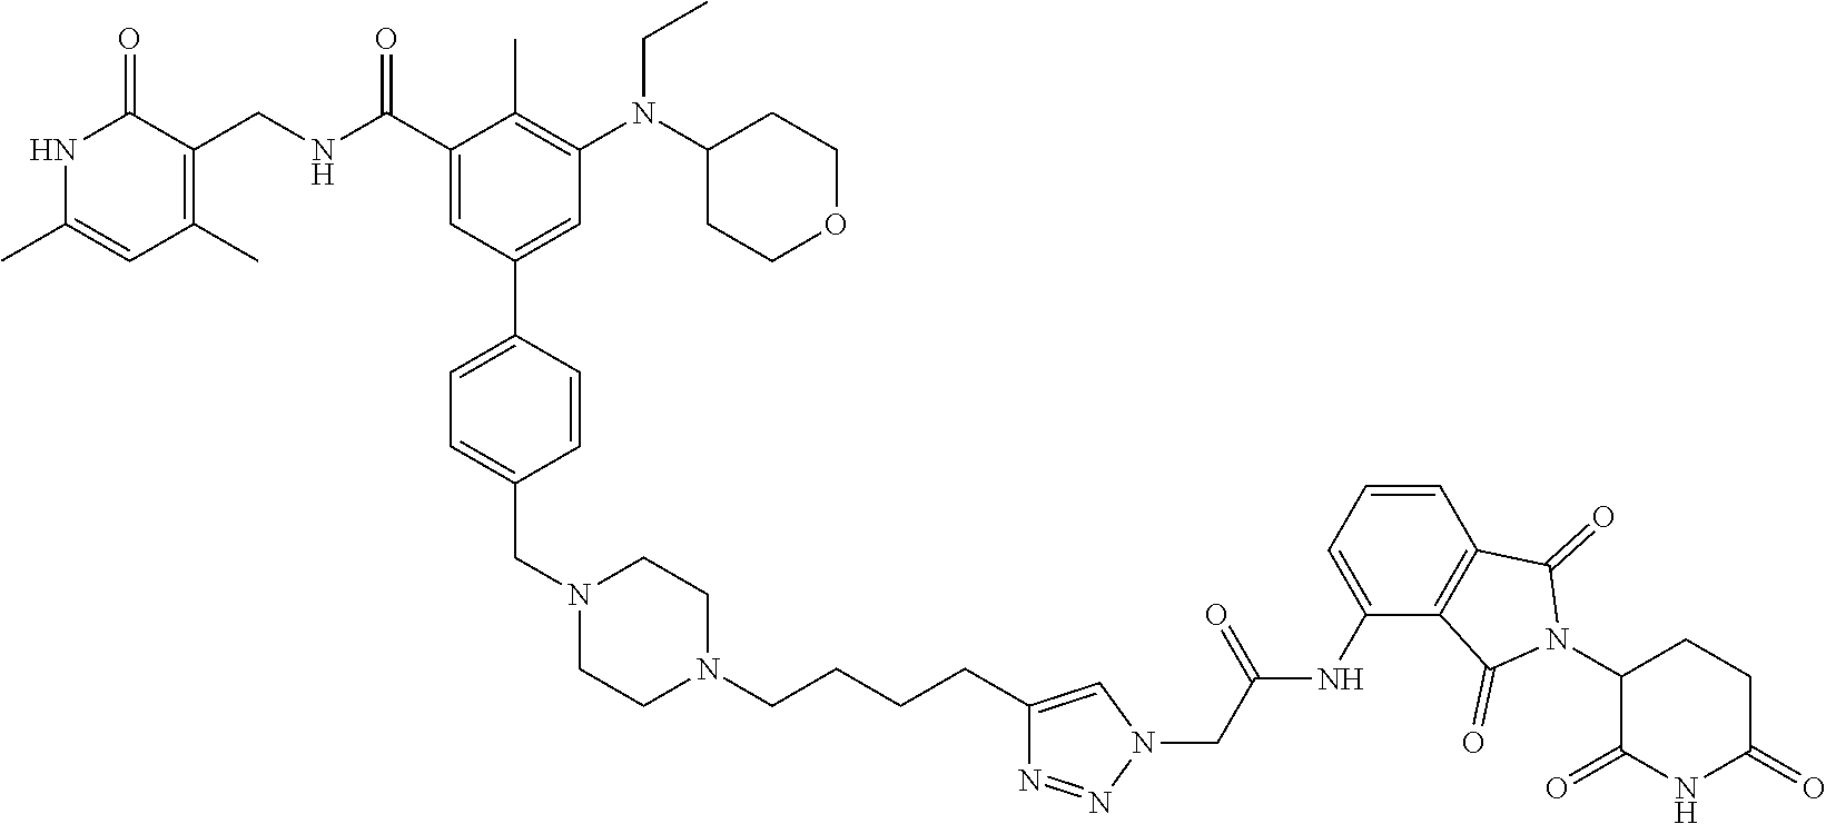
N1C(C)=CC(C)=C(CNC(C2=CC(C3=CC=C(CN4CCN(CCCCC5=CN(CC(NC6=CC=CC7=C6C(=O)N(C6C(=O)NC(=O)CC6)C7=O)=O)N=N5)CC4)C=C3)=CC(N(C3CCOCC3)CC)=C2C)=O)C1=O
